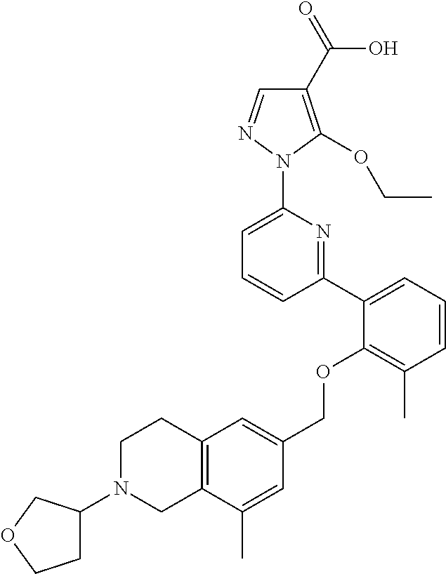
C1(C2=CC=CC(C)=C2OCC2=CC3=C(C(C)=C2)CN(C2CCOC2)CC3)=NC(N2N=CC(C(=O)O)=C2OCC)=CC=C1
